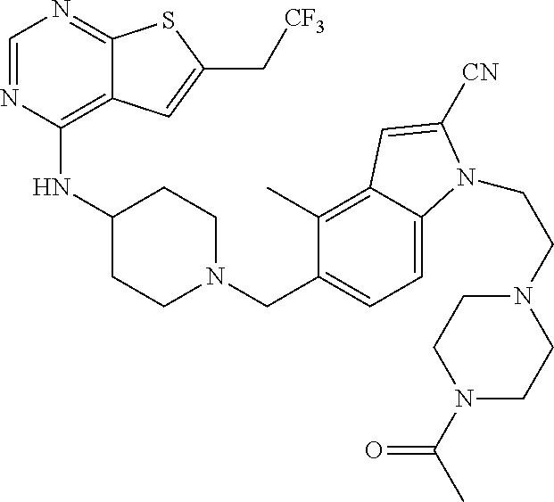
C1=NC(NC2CCN(CC3=CC=C4C(=C3C)C=C([CN])N4CCN3CCN(C(=O)C)CC3)CC2)=C2C(=N1)SC(C[CF3])=C2
